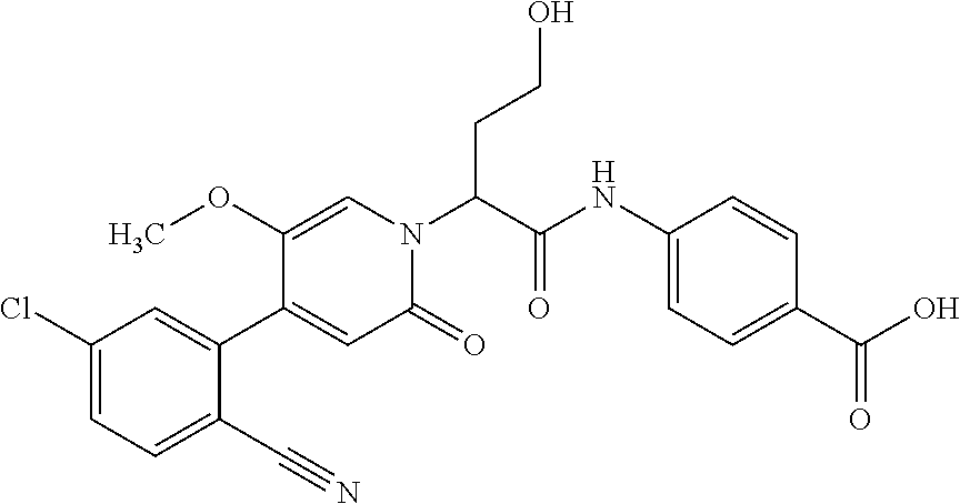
C1(C#N)=CC=C(Cl)C=C1C1=CC(=O)N(C(C(NC2=CC=C(C(O)=O)C=C2)=O)CCO)C=C1OC
